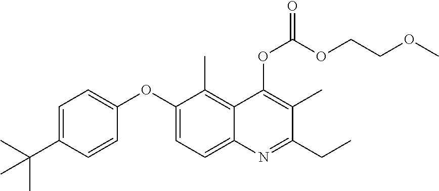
C1=C(C(C)(C)C)C=CC(OC2=CC=C3C(=C2C)C(OC(OCCOC)=O)=C(C)C(CC)=N3)=C1
